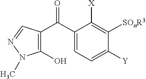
C1(C(=O)C2=C(O)N(C)N=C2)=CC=C([Y])C([SOnR3])=C1[X]
